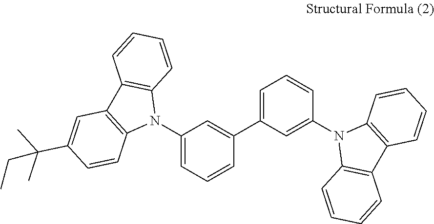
C1(N2C3=C(C4=C2C=CC(C(C)(C)CC)=C4)C=CC=C3)=CC=CC(C2=CC=CC(N3C4=C(C5=C3C=CC=C5)C=CC=C4)=C2)=C1
